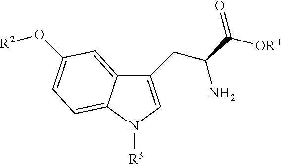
C1(CC(N)C(=O)[OR4])=CN([R3])C2=CC=C(O[R2])C=C12
